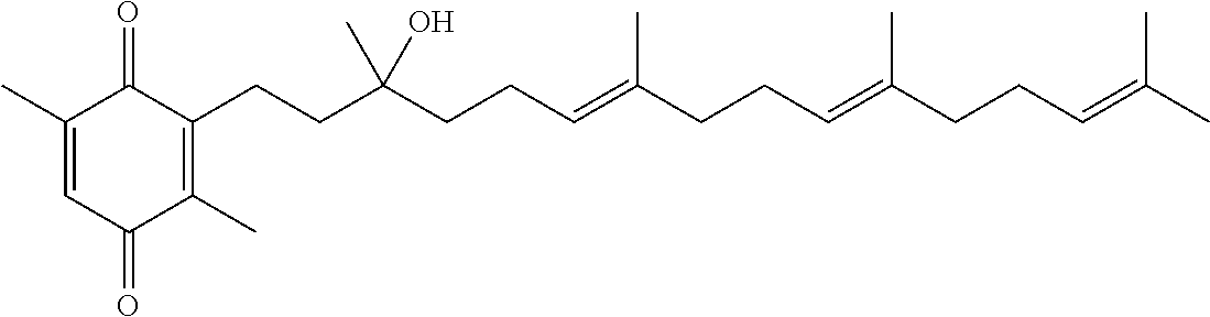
C1(C)=CC(=O)C(C)=C(CCC(CCC=C(CCC=C(CCC=C(C)C)C)C)(C)O)C1=O
